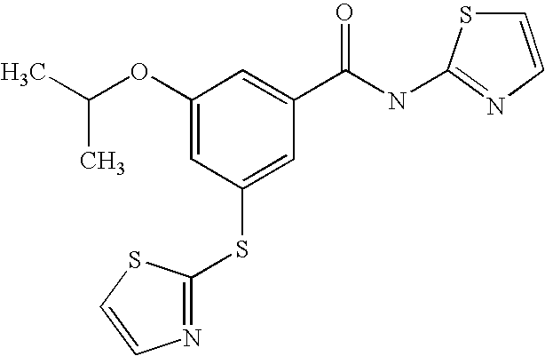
C(C)(OC1=CC(SC2=NC=CS2)=CC(C(NC2=NC=CS2)=O)=C1)C
